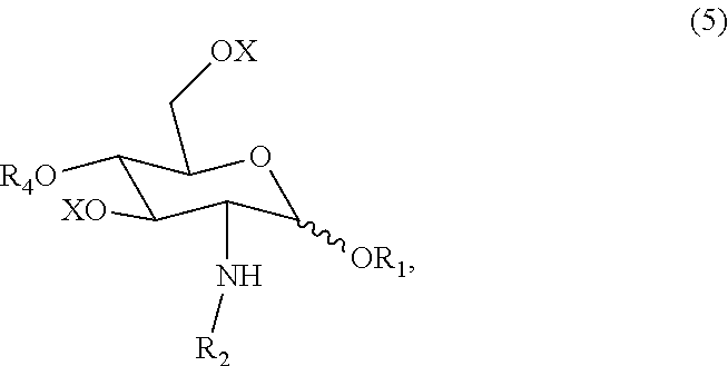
C1([R4O])C([XO])C(N[R2])C([OR1])OC1C[OX]
